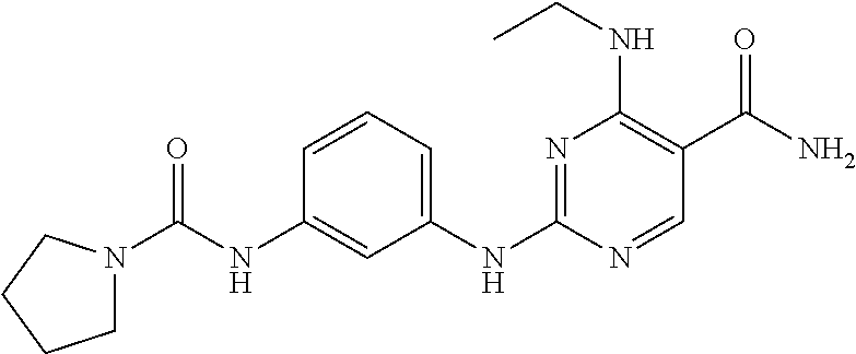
C1(NC(=O)N2CCCC2)=CC(NC2=NC(NCC)=C(C(N)=O)C=N2)=CC=C1
